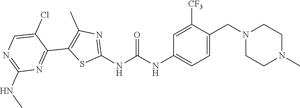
C1=C(CN2CCN(C)CC2)C([CF3])=CC(NC(NC2=NC(C)=C(C3=NC(NC)=NC=C3Cl)S2)=O)=C1
